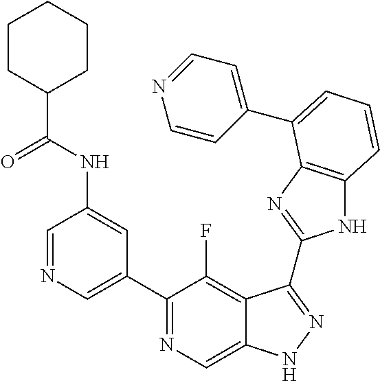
C1=NC=C(C2=NC=C3C(=C2F)C(C2=NC4=C(N2)C=CC=C4C2=CC=NC=C2)=NN3)C=C1NC(C1CCCCC1)=O
